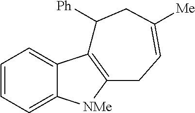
C1=CC=C2C(=C1)C1=C([NMe]2)CC=C([Me])CC1[Ph]
